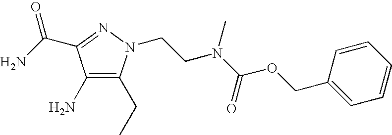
C1(N)=C(CC)N(CCN(C(=O)OCC2=CC=CC=C2)C)N=C1C(=O)N
